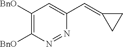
C1([BnO])=C([BnO])N=NC(C=C2CC2)=C1
